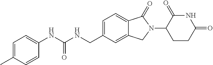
C1=C(C)C=CC(NC(NCC2=CC=C3C(=C2)CN(C2CCC(=O)NC2=O)C3=O)=O)=C1
